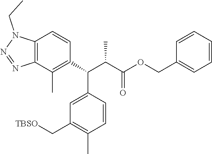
C12=C(C(C)=C(C(C(C(=O)OCC3=CC=CC=C3)C)C3=CC(C[TBSO])=C(C)C=C3)C=C1)N=NN2CC
